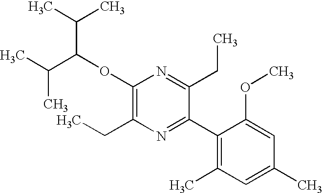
C1(OC(C(C)C)C(C)C)=C(CC)N=C(C2=C(C)C=C(C)C=C2OC)C(CC)=N1
